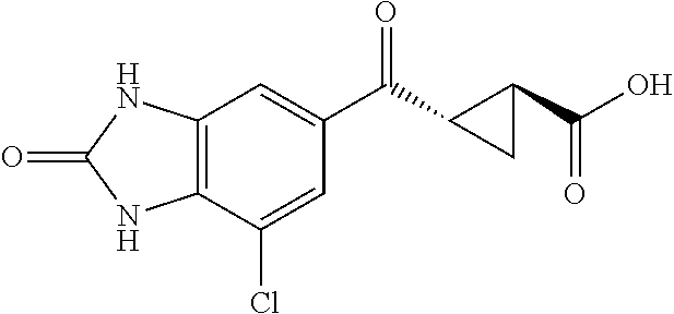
C1=C(Cl)C2=C(C=C1C(C1CC1C(O)=O)=O)NC(=O)N2
